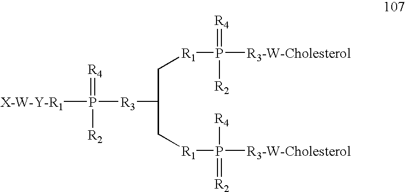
[X-W-Y-R1]P([R3]C(C[R1]P([R3-W-Cholesterol])(=[R4])[R2])C[R1]P([R3-W-Cholesterol])(=[R2])[R4])(=[R4])[R2]
